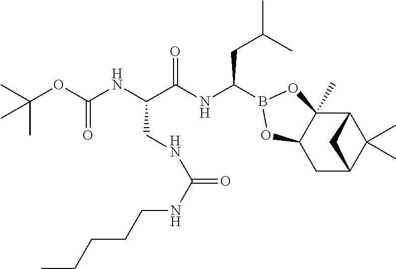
C12C3(C)C(CC(C1(C)C)C2)OB(C(NC(C(NC(OC(C)(C)C)=O)CNC(NCCCCC)=O)=O)CC(C)C)O3
